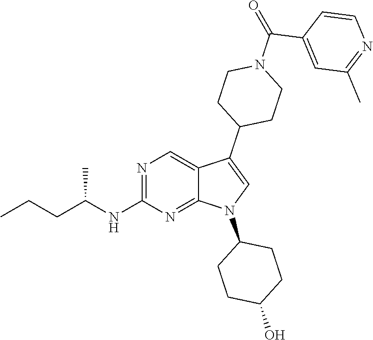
N1=C(NC(CCC)C)N=C2C(=C1)C(C1CCN(C(=O)C3=CC(C)=NC=C3)CC1)=CN2C1CCC(O)CC1
